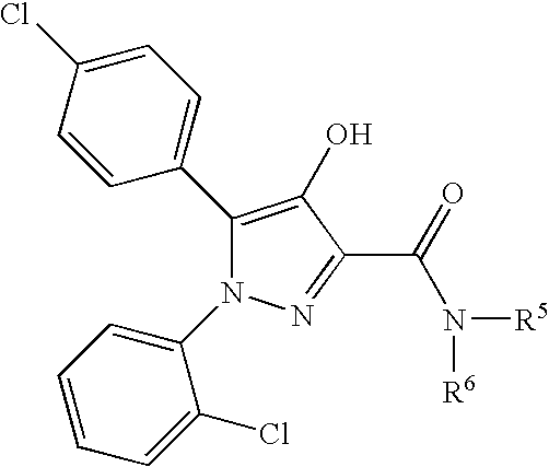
C1(C2=CC=C(Cl)C=C2)=C(O)C(C(N([R5])[R6])=O)=NN1C1=CC=CC=C1Cl
